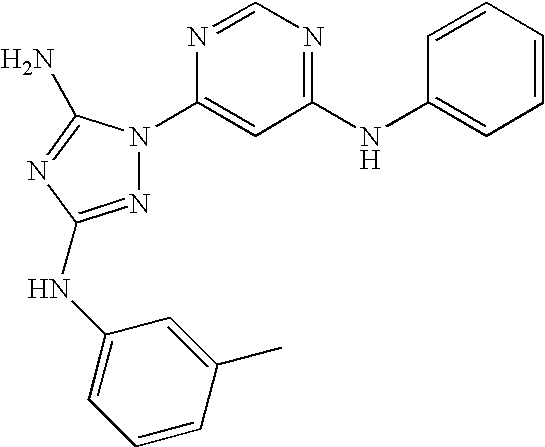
N1=C(NC2=CC=CC(C)=C2)N=C(N)N1C1=CC(NC2=CC=CC=C2)=NC=N1
